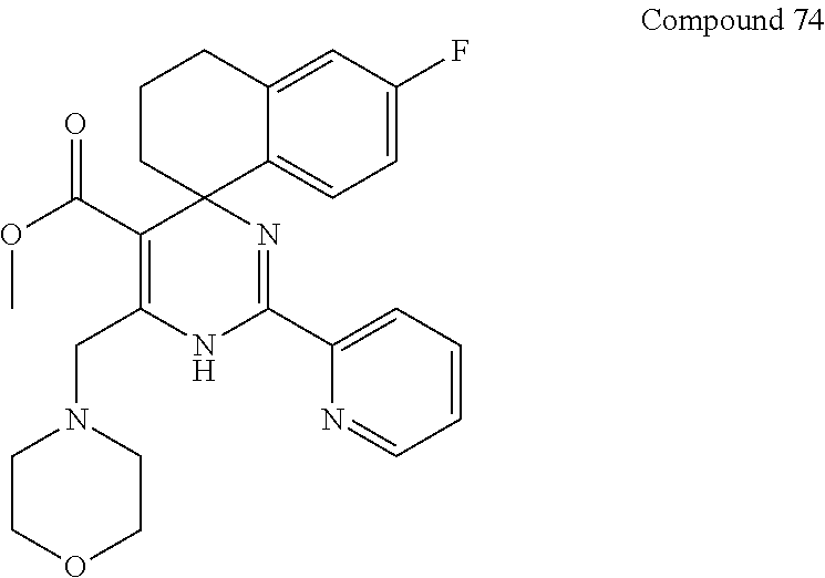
C1=C2C3(CCCC2=CC(F)=C1)C(C(OC)=O)=C(CN1CCOCC1)NC(C1=CC=CC=N1)=N3
